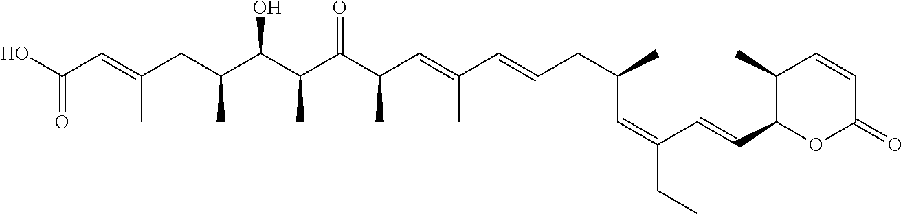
C(C=C(CC(C(C(C(C(C=C(C=CCC(C)C=C(CC)C=CC1OC(=O)C=CC1C)C)C)=O)C)O)C)C)(O)=O
